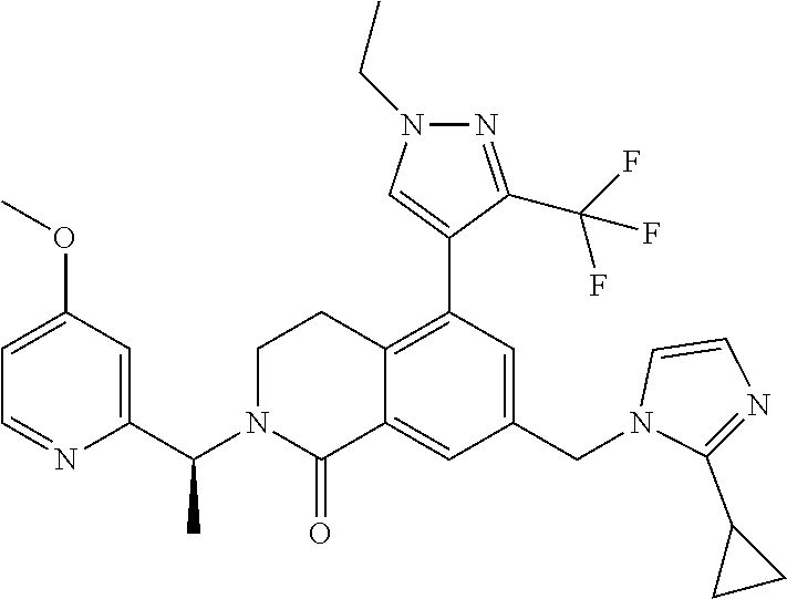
C1=C(OC)C=C(C(N2CCC3=C(C4=CN(CC)N=C4C(F)(F)F)C=C(CN4C=CN=C4C4CC4)C=C3C2=O)C)N=C1
